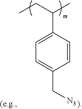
C1=C(C(CC)C)C=CC(C[N3])=C1
